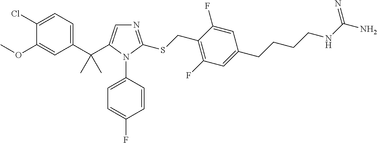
C1(C(C)(C)C2=CN=C(SCC3=C(F)C=C(CCCCNC(N)=N)C=C3F)N2C2=CC=C(F)C=C2)=CC=C(Cl)C(OC)=C1
